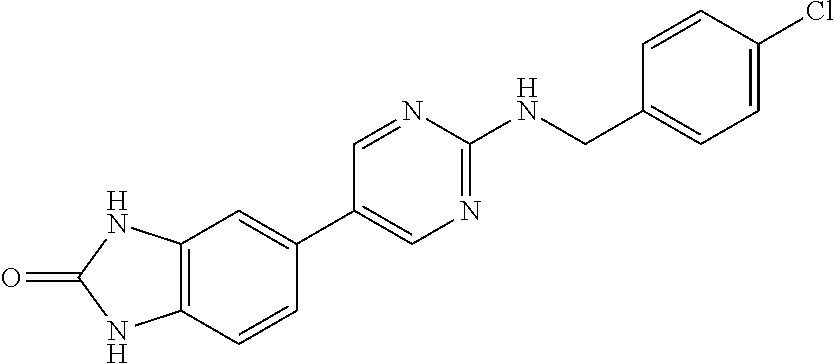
C12=C(C=CC(C3=CN=C(NCC4=CC=C(Cl)C=C4)N=C3)=C1)NC(=O)N2
